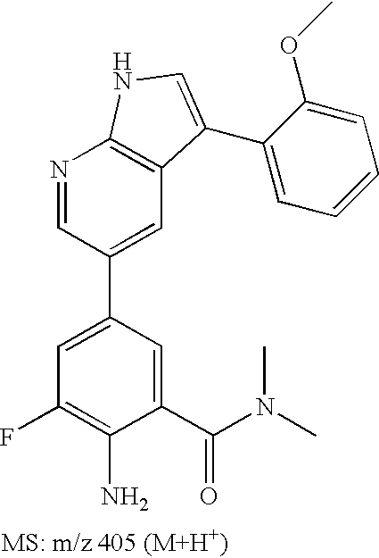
N1=CC(C2=CC(F)=C(N)C(C(N(C)C)=O)=C2)=CC2=C1NC=C2C1=CC=CC=C1OC
